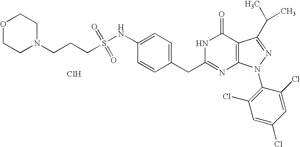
Cl.N(C1=CC=C(CC2=NC3=C(C(=O)N2)C(C(C)C)=NN3C2=C(Cl)C=C(Cl)C=C2Cl)C=C1)S(CCCN1CCOCC1)(=O)=O
